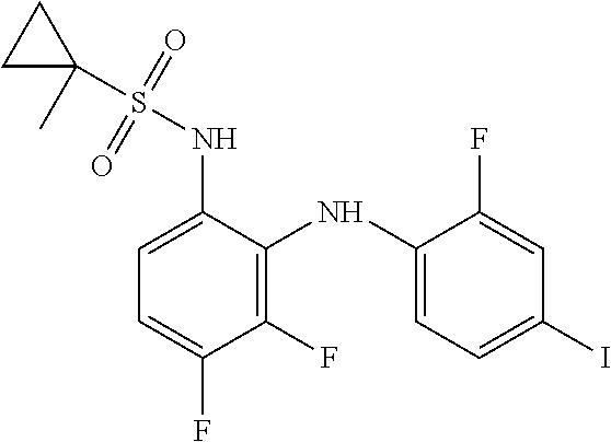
C1(NS(C2(C)CC2)(=O)=O)=CC=C(F)C(F)=C1NC1=CC=C(I)C=C1F
